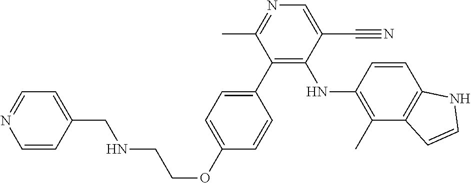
C(NCCOC1=CC=C(C2=C(NC3=C(C)C4=C(C=C3)NC=C4)C(C#N)=CN=C2C)C=C1)C1=CC=NC=C1
